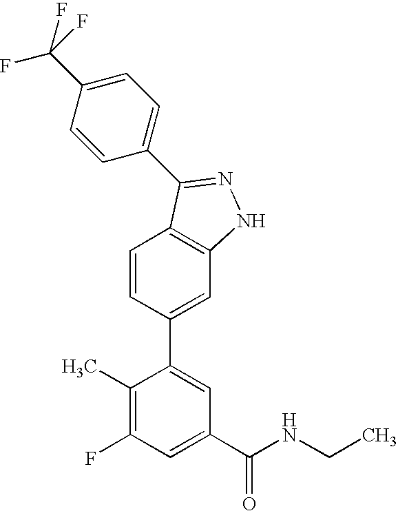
C1=CC(C2=CC(C(NCC)=O)=CC(F)=C2C)=CC2=C1C(C1=CC=C(C(F)(F)F)C=C1)=NN2
